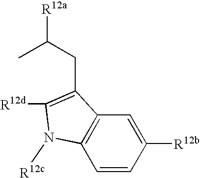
C1=CC([R12b])=CC2=C1N([R12c])C([R12d])=C2CC(C)[R12a]
